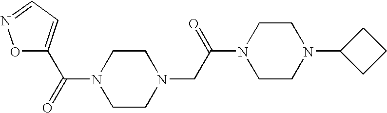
O1C(C(=O)N2CCN(CC(N3CCN(C4CCC4)CC3)=O)CC2)=CC=N1
